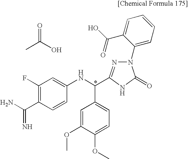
CC(O)=O.C1(F)=C(C(N)=N)C=CC(NC(C2=CC=C(OC)C(OC)=C2)C2=NN(C3=CC=CC=C3C(=O)O)C(=O)N2)=C1
